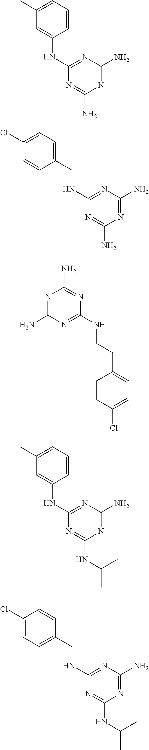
N1=C(N)N=C(NCC2=CC=C(Cl)C=C2)N=C1N.N1=C(N)N=C(NC2=CC(C)=CC=C2)N=C1N.N1=C(N)N=C(NCCC2=CC=C(Cl)C=C2)N=C1N.N1=C(N)N=C(NC2=CC(C)=CC=C2)N=C1NC(C)C.N1=C(N)N=C(NCC2=CC=C(Cl)C=C2)N=C1NC(C)C
